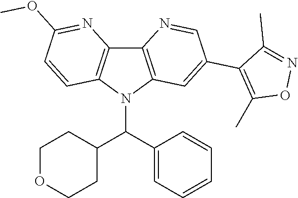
C12=C(N(C(C3CCOCC3)C3=CC=CC=C3)C3=C1N=C(OC)C=C3)C=C(C1=C(C)ON=C1C)C=N2
